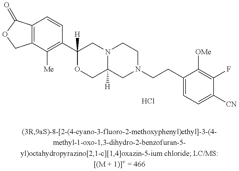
C12=C(C=CC(C3([H])OCC4([H])N(C3)CCN(CCC3=CC=C([CN])C(F)=C3[OMe])C4)=C1[Me])C(=O)OC2.Cl
